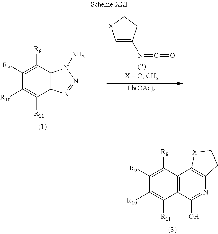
C1([R9])=C([R8])C2=C(C([R11])=C1[R10])C(O)=NC1=C2[X]CC1.C1([R9])=C([R8])C2=C(C([R11])=C1[R10])N=NN2N.C1=C(N=C=O)CC[X]1.[Pb(OAc)4]
